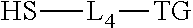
S[L4][TG]
